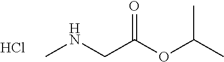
CNCC(OC(C)C)=O.Cl
